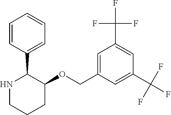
N1CCCC(OCC2=CC(C(F)(F)F)=CC(C(F)(F)F)=C2)C1C1=CC=CC=C1
